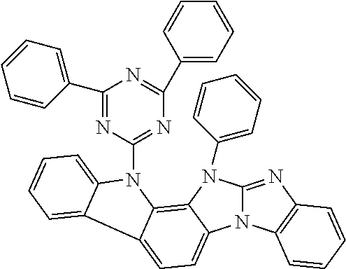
N12C(=NC3=C1C=CC=C3)N(C1=CC=CC=C1)C1=C3C(=CC=C21)C1=CC=CC=C1N3C1=NC(C2=CC=CC=C2)=NC(C2=CC=CC=C2)=N1
